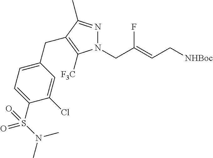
N1(CC(=CC[NHBoc])F)N=C(C)C(CC2=CC=C(S(N(C)C)(=O)=O)C(Cl)=C2)=C1[F3C]
